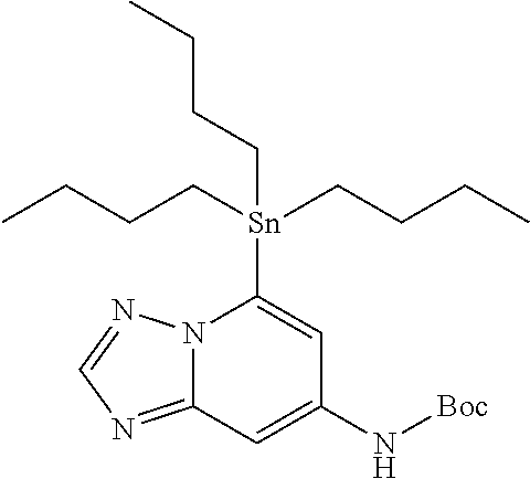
N12C(=NC=N1)C=C(N[Boc])C=C2[Sn](CCCC)(CCCC)CCCC
